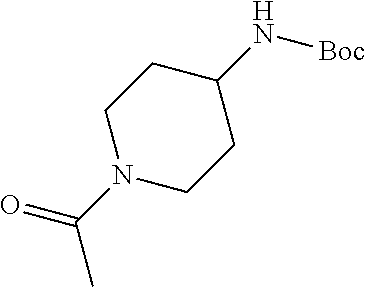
C1(N[Boc])CCN(C(C)=O)CC1
